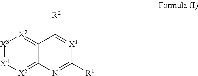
C12=[X2][X3]=[X4][X5]=C1N=C([R1])[X1]=C2[R2]
